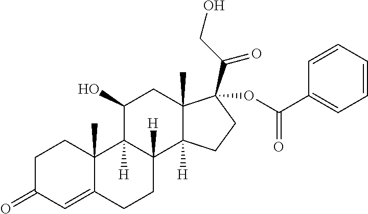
C1C(=O)C=C2C(C)(C1)C1([H])C([H])(CC2)C2([H])C(C)(CC1O)C(C(CO)=O)(OC(C1=CC=CC=C1)=O)CC2
